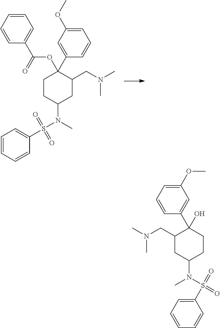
C1=C(C2(O)C(CN(C)C)CC(N(C)S(=O)(=O)C3=CC=CC=C3)CC2)C=CC=C1OC.C(OC1(C2=CC(OC)=CC=C2)CCC(N(C)S(C2=CC=CC=C2)(=O)=O)CC1CN(C)C)(C1=CC=CC=C1)=O
